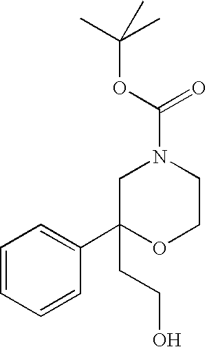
C1=CC=CC(C2(CCO)OCCN(C(OC(C)(C)C)=O)C2)=C1
